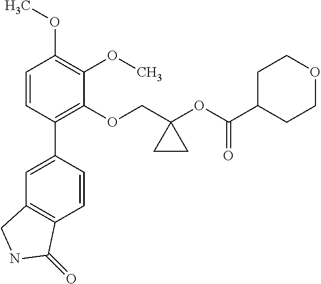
C1=CC(C2=CC3=C(C=C2)C(=O)NC3)=C(OCC2(OC(C3CCOCC3)=O)CC2)C(OC)=C1OC
